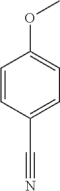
C1=CC(C#N)=CC=C1OC
